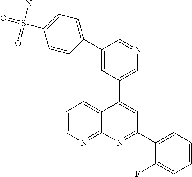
C1=C(C2=CC=C(S(=O)(N)=O)C=C2)C=NC=C1C1=CC(C2=CC=CC=C2F)=NC2=NC=CC=C12
